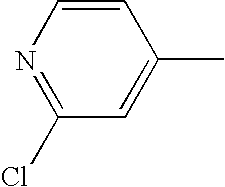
C1=CN=C(Cl)C=C1C
